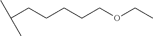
C(CCCCCOCC)(C)C
